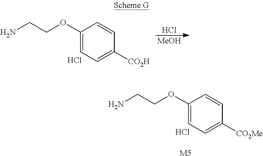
C1(OCCN)=CC=C([CO2H])C=C1.Cl.Cl.[MeOH].C1(OCCN)=CC=C([CO2Me])C=C1.Cl.[M5]
